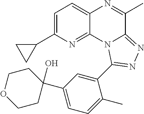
C1=C(C2CC2)N=C2C(=C1)N=C(C)C1=NN=C(C3=CC(C4(O)CCOCC4)=CC=C3C)N21
